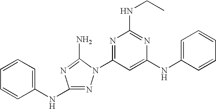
N1=C(NC2=CC=CC=C2)N=C(N)N1C1=NC(NCC)=NC(NC2=CC=CC=C2)=C1
